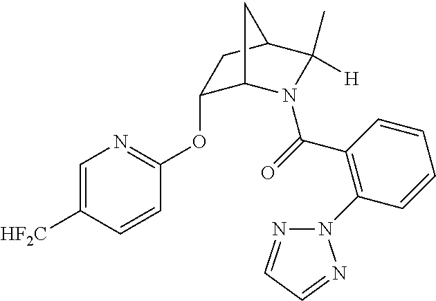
C1=C([HF2C])C=CC(OC2C3N(C(=O)C4=C(N5N=CC=N5)C=CC=C4)C([H])(C)C(C2)C3)=N1
